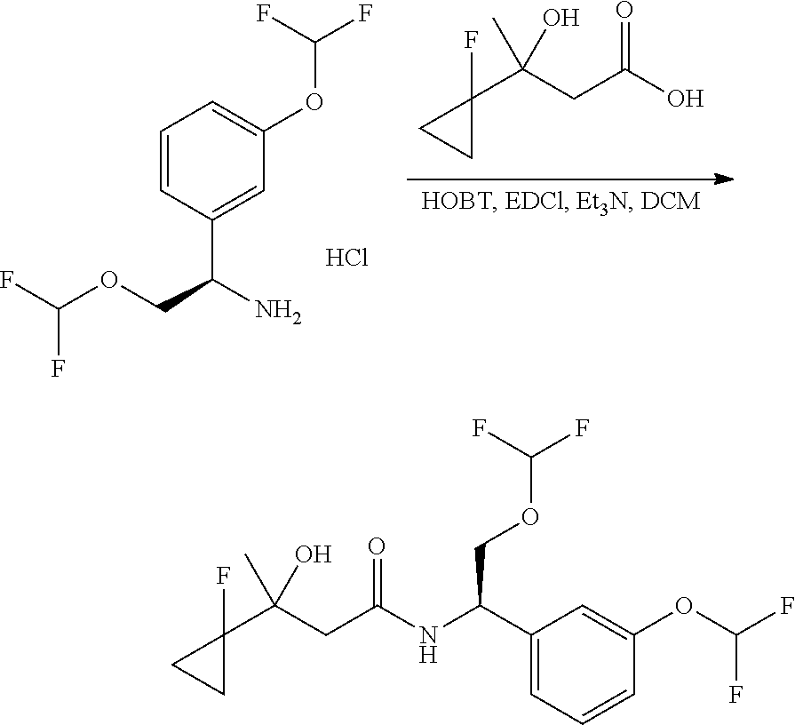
C1=CC(C(N)COC(F)F)=CC(OC(F)F)=C1.Cl.O=C(O)CC(C1(F)CC1)(C)O.O=C(NC(C1=CC=CC(OC(F)F)=C1)COC(F)F)CC(C1(F)CC1)(C)O
